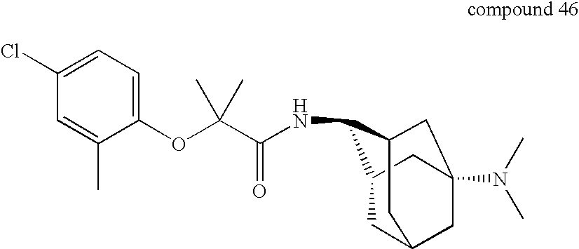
C1C2C(NC(C(OC3=CC=C(Cl)C=C3C)(C)C)=O)C3CC(N(C)C)(CC1C3)C2
